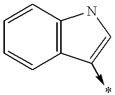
C1=CC2=C(C=C1)C(->*)=CN2
